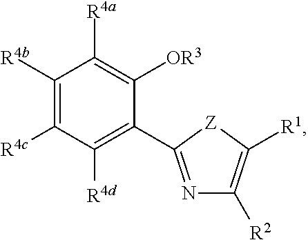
C1([R4b])=C([R4c])C([R4d])=C(C2=NC([R2])=C([R1])[Z]2)C([OR3])=C1[R4a]
